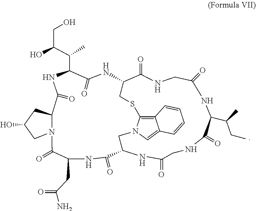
O=C1C(C(C(O)CO)C)NC(=O)C2CC(O)CN2C(=O)C(CC(N)=O)NC(=O)C2NC(=O)CNC(=O)C(C(C)CC)NC(=O)CNC(=O)C(N1)CSC1=C3C(=CN1C2)C=CC=C3
